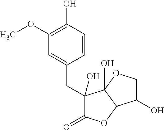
C1(OC)=C(O)C=CC(CC2(O)C(=O)OC3C2(O)OCC3O)=C1
